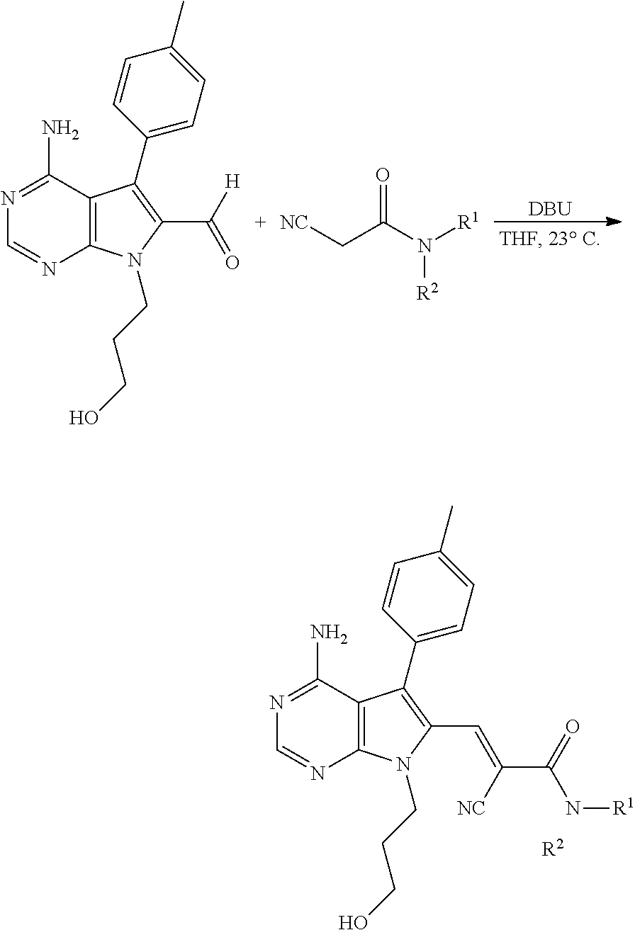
N1=C(N)C2=C(N=C1)N(CCCO)C(C([H])=O)=C2C1=CC=C(C)C=C1.O=C(N([R1])[R2])C[NC].[DBU].N1=C(N)C2=C(N=C1)N(CCCO)C(C=C(C(N[R1])=O)[NC])=C2C1=CC=C(C)C=C1.[R2]
